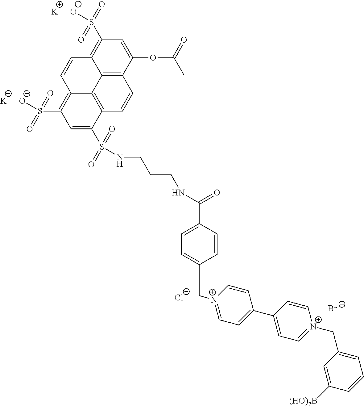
C12=C3C(OC(=O)C)=CC(S([O-])(=O)=O)=C1C=CC1=C(S(=O)([O-])=O)C=C(S(NCCCNC(C4=CC=C(C[N+]5=CC=C(C6=CC=[N+](CC7=CC=CC([(HO)2B])=C7)C=C6)C=C5)C=C4)=O)(=O)=O)C(=C21)C=C3.[K].[K].[Br-].[Cl-]
